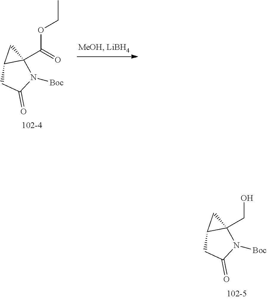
C12CC(=O)N([Boc])C1(C(OCC)=O)C2.C12CC(=O)N([Boc])C1(CO)C2
